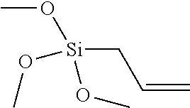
CO[Si](CC=C)(OC)OC
